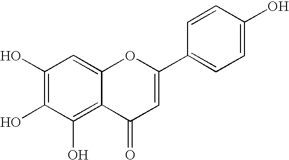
OC1=C(O)C(O)=C2C(=C1)OC(C1=CC=C(O)C=C1)=CC2=O
